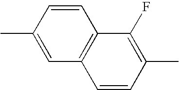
C1(C)=CC2=C(C=C1)C(F)=C(C)C=C2
